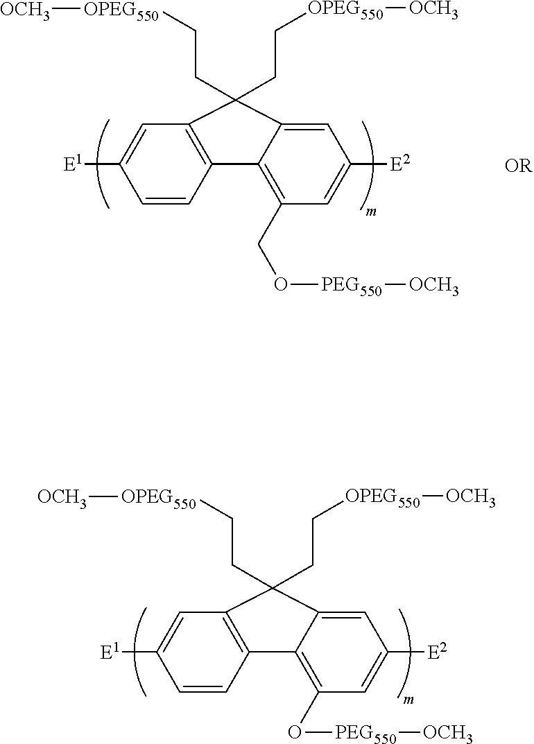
C1([E1])=CC2=C(C=C1)C1=C(O[PEG550][OCH3])C=C([E2])C=C1C2(CC[OPEG550][OCH3])CC[OPEG550][OCH3].C1([E1])=CC2=C(C=C1)C1=C(CO[PEG550][OCH3])C=C([E2])C=C1C2(CC[OPEG550][OCH3])CC[OPEG550][OCH3]
